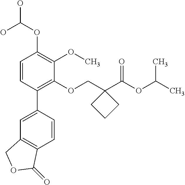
C1=CC(C2=CC3=C(C=C2)C(=O)OC3)=C(OCC2(C(OC(C)C)=O)CCC2)C(OC)=C1OC(O)O
